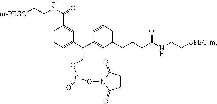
[m-PEGO]CCNC(=O)C1=C2C(=CC=C1)C(COC(=O)ON1C(=O)CCC1=O)C1=CC(CCCC(NCC[OPEG-m])=O)=CC=C21
